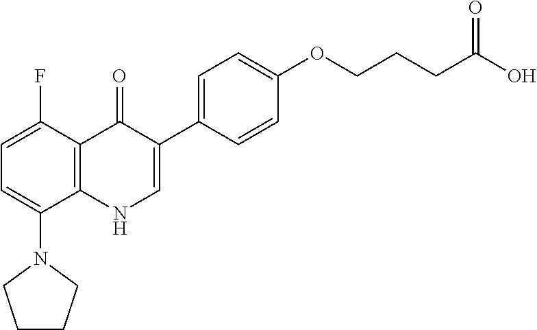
C1=C(F)C2=C(C(N3CCCC3)=C1)NC=C(C1=CC=C(OCCCC(O)=O)C=C1)C2=O
